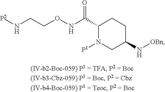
C1(C(=O)NOCCN[P2])N([P1])CC(N[OBn])CC1
